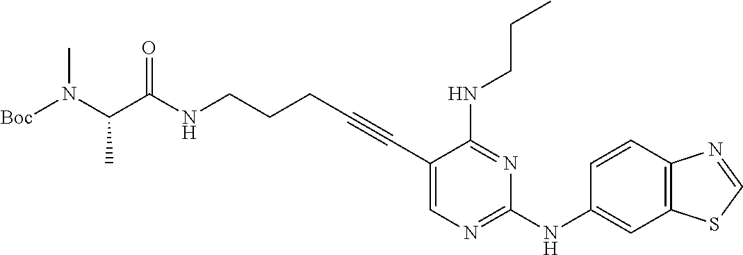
C(NCCCC#CC1=CN=C(NC2=CC3=C(C=C2)N=CS3)N=C1NCCC)(=O)C(N([Boc])C)C
